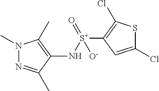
N1(C)N=C(C)C(N[S+](=O)([O-])C2=C(Cl)SC(Cl)=C2)=C1C
